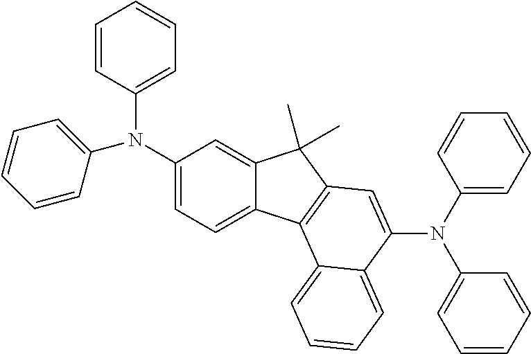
C1=CC(N(C2=CC=C3C(=C2)C(C)(C)C2=C3C3=CC=CC=C3C(N(C3=CC=CC=C3)C3=CC=CC=C3)=C2)C2=CC=CC=C2)=CC=C1
